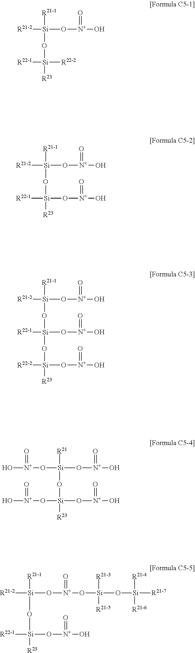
[R21-2][Si](O[Si]([R22-1])([R23])[R22-2])([R21-1])O[N+](O)=O.[R21-2][Si](O[Si]([R22-1])([R23])O[N+](=O)O)([R21-1])O[N+](O)=O.[R21-2][Si](O[Si]([R22-1])(O[N+](=O)O)O[Si]([R22-2])([R23])O[N+](=O)O)([R21-1])O[N+](O)=O.O([Si](O[Si](O[N+](=O)O)([R23])O[N+](=O)O)([R21])O[N+](O)=O)[N+](=O)O.[R21-2][Si](O[Si]([R22-1])([R23])O[N+](O)=O)([R21-1])O[N+](O[Si](O[Si]([R21-7])([R21-6])[R21-4])([R21-3])[R21-5])=O
